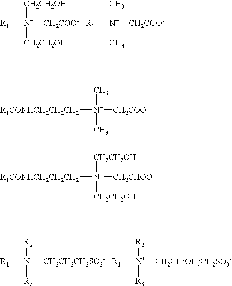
[R1][N+]([CH2COO-])([CH2CH2OH])[CH2CH2OH].[R1][N+]([CH2COO-])(C)C.[R1][N+]([CH2CH2CH2SO3-])([R2])[R3].[R1][N+]([CH2CH(OH)CH2SO3-])([R2])[R3].[R1CONHCH2CH2CH2][N+]([CH2COO-])(C)C.[R1CONHCH2CH2CH2][N+]([CH2CHOO-])([CH2CH2OH])[CH2CH2OH]
